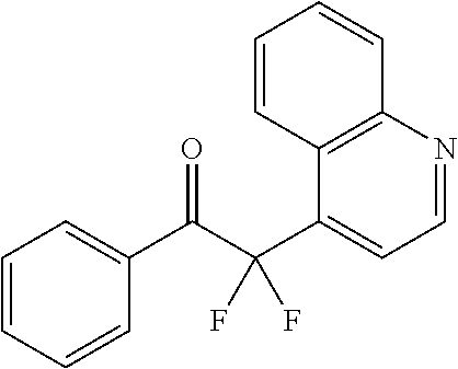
C1=CC=CC(C(C(C2=CC=NC3=C2C=CC=C3)(F)F)=O)=C1
